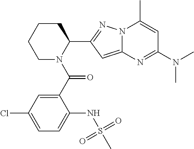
C1CN(C(C2=CC(Cl)=CC=C2NS(C)(=O)=O)=O)C(C2=NN3C(=C2)N=C(N(C)C)C=C3C)CC1
